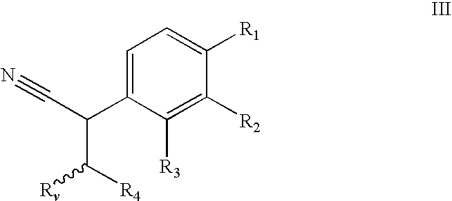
C1=C(C(C#N)C([R4])[Rv])C([R3])=C([R2])C([R1])=C1
